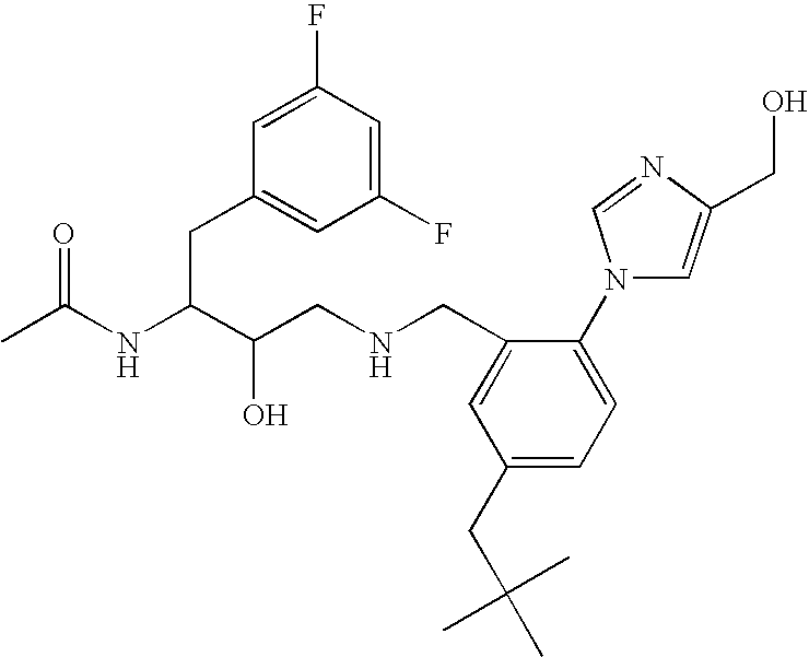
CC(NC(C(CNCC1=CC(CC(C)(C)C)=CC=C1N1C=C(CO)N=C1)O)CC1=CC(F)=CC(F)=C1)=O
